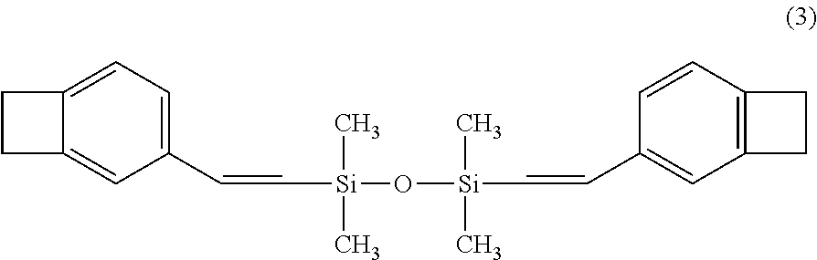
C1CC2=CC(C=C[Si](C)(C)O[Si](C)(C)C=CC3=CC4=C(C=C3)CC4)=CC=C12
